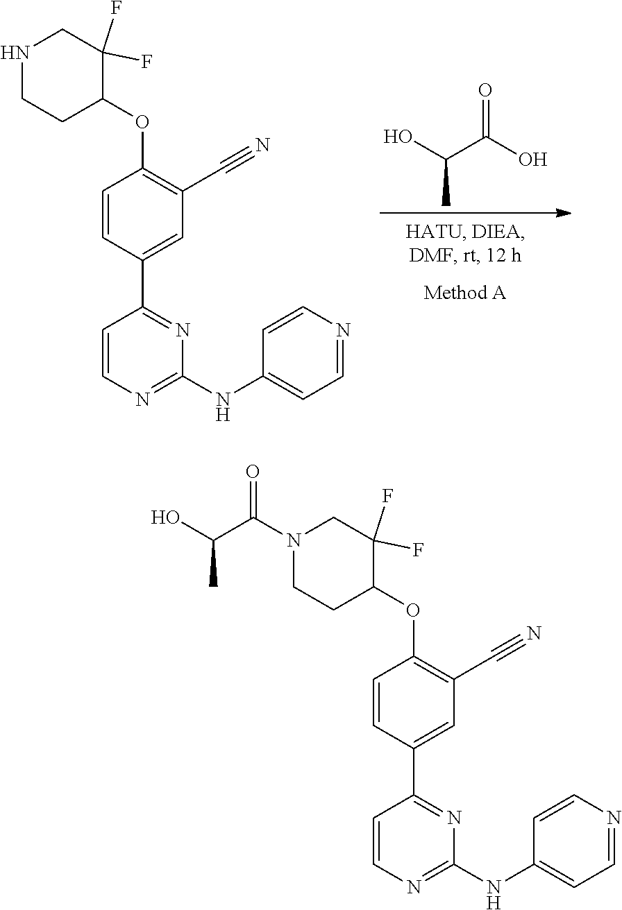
OC(C(C)O)=O.C1=CN=C(NC2=CC=NC=C2)N=C1C1=CC(C#N)=C(OC2CCNCC2(F)F)C=C1.C1=CN=C(NC2=CC=NC=C2)N=C1C1=CC(C#N)=C(OC2CCN(C(C(C)O)=O)CC2(F)F)C=C1
